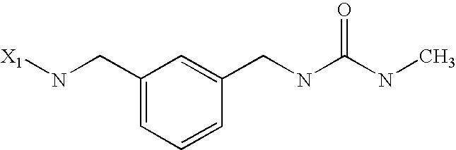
[X1]NCC1=CC=CC(CNC(NC)=O)=C1
